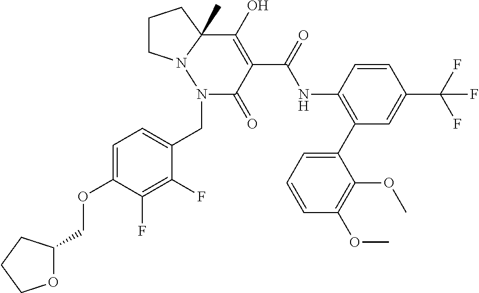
C1CN2C(C)(C1)C(O)=C(C(=O)NC1=C(C3=CC=CC(OC)=C3OC)C=C(C(F)(F)F)C=C1)C(=O)N2CC1=CC=C(OCC2OCCC2)C(F)=C1F
